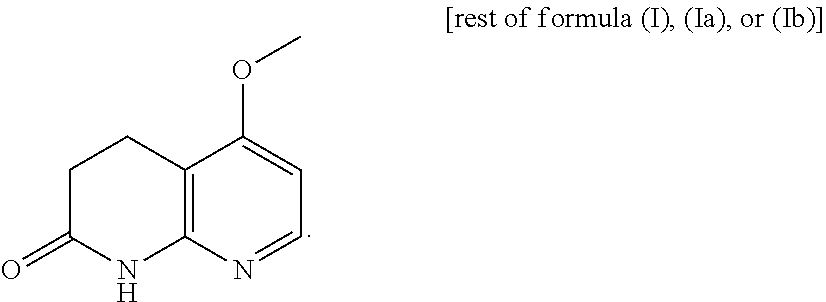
O(C)C1=CC=NC2=C1CCC(=O)N2
